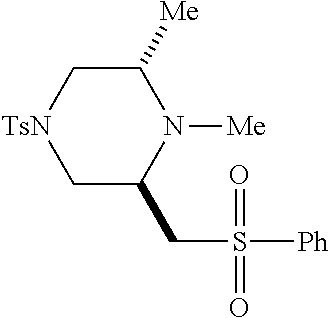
C1([Me])C[TsN]CC(CS([Ph])(=O)=O)N1[Me]
